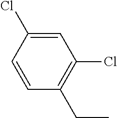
CCC1=C(Cl)C=C(Cl)C=C1
